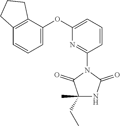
C1=CC=C(OC2=CC=CC3=C2CCC3)N=C1N1C(=O)C(CC)(C)NC1=O
